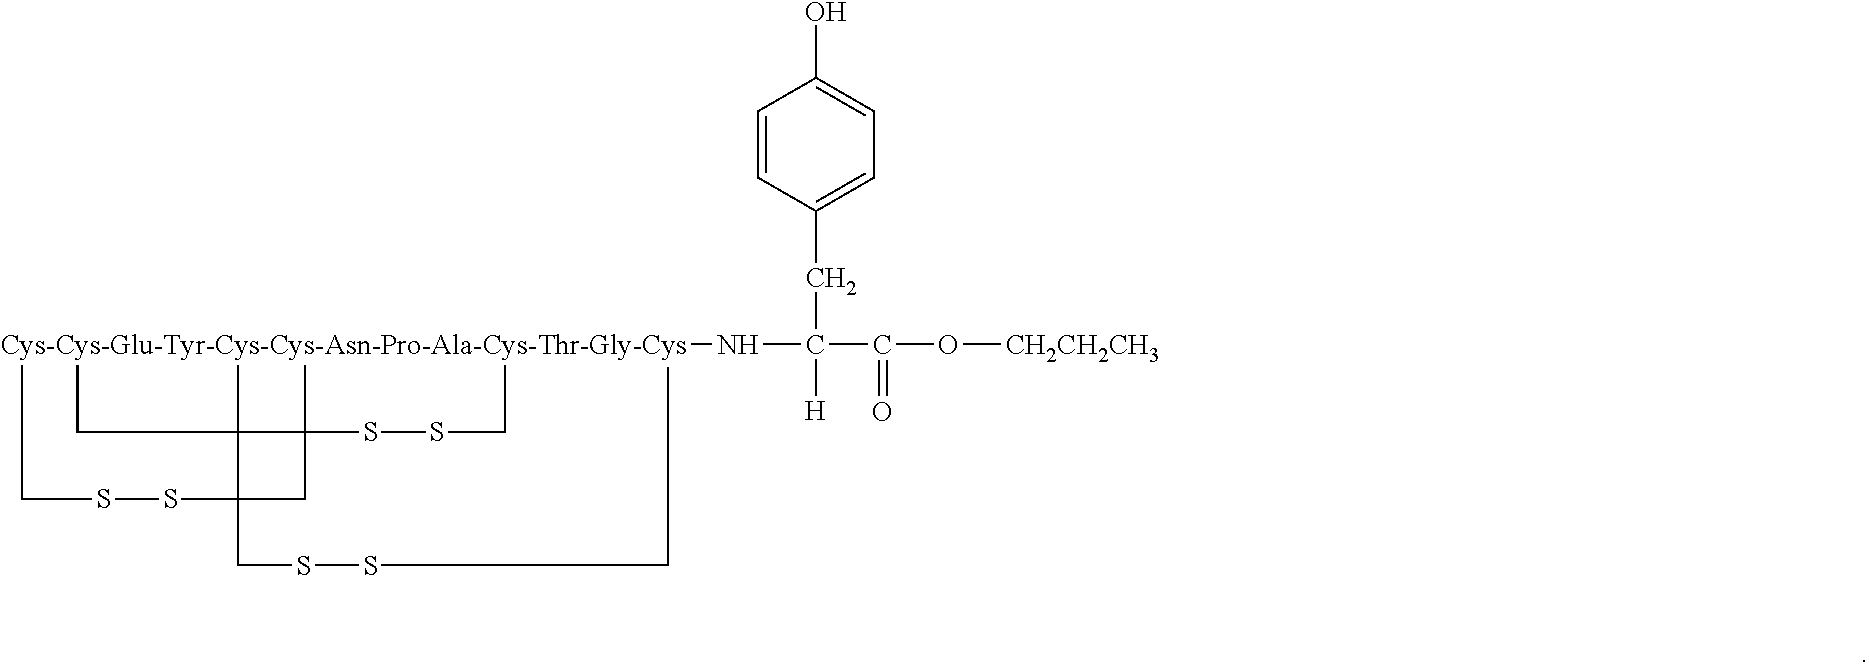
C1=CC(CC([H])(C(O[CH2CH2CH3])=O)N[Cys-Cys-Glu-Tyr-Cys-Cys-Asn-Pro-Ala-Cys-Thr-Gly-Cys])=CC=C1O.CCC1(C)C(C)(SSCC)CC1(SSCC)CSSCC
